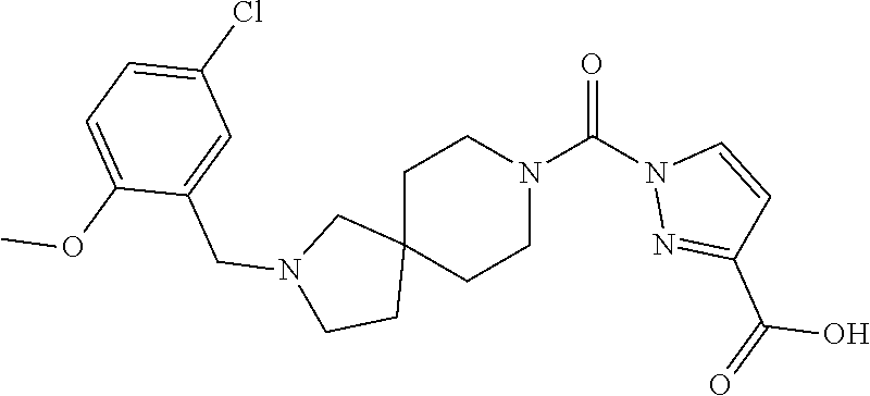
C1C2(CCN(C(N3N=C(C(=O)O)C=C3)=O)C1)CN(CC1=CC(Cl)=CC=C1OC)CC2
